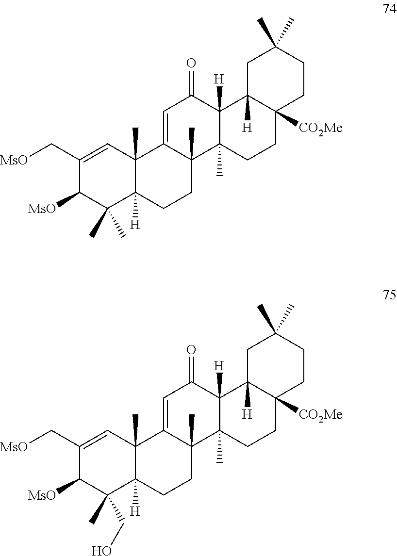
C1C2([H])C([CO2Me])(CCC1(C)C)CCC1(C)C2([H])C(=O)C=C2C1(C)CCC1([H])C2(C)C=C(C[MsO])C([MsO])C1(C)C.C1C2([H])C([CO2Me])(CCC1(C)C)CCC1(C)C2([H])C(=O)C=C2C1(C)CCC1([H])C2(C)C=C(C[MsO])C([MsO])C1(CO)C
